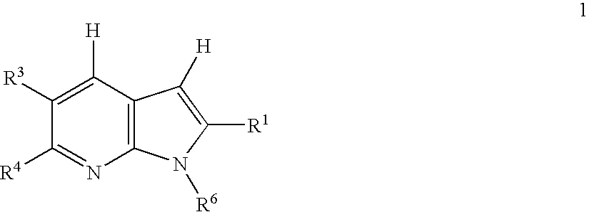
C12=C(C([H])=C([R3])C([R4])=N1)C([H])=C([R1])N2[R6]
